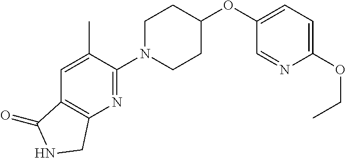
C1N(C2=NC3=C(C=C2C)C(=O)NC3)CCC(OC2=CC=C(OCC)N=C2)C1
